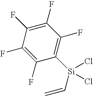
C1(F)=C(F)C([Si](Cl)(Cl)C=C)=C(F)C(F)=C1F
